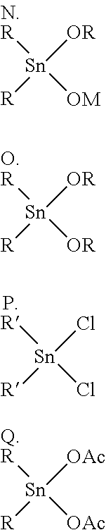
[R][Sn]([OM])([OR])[R].[R][Sn]([OR])([OR])[R].[R][Sn](Cl)(Cl)[R].[R][Sn]([OAc])([OAc])[R]
